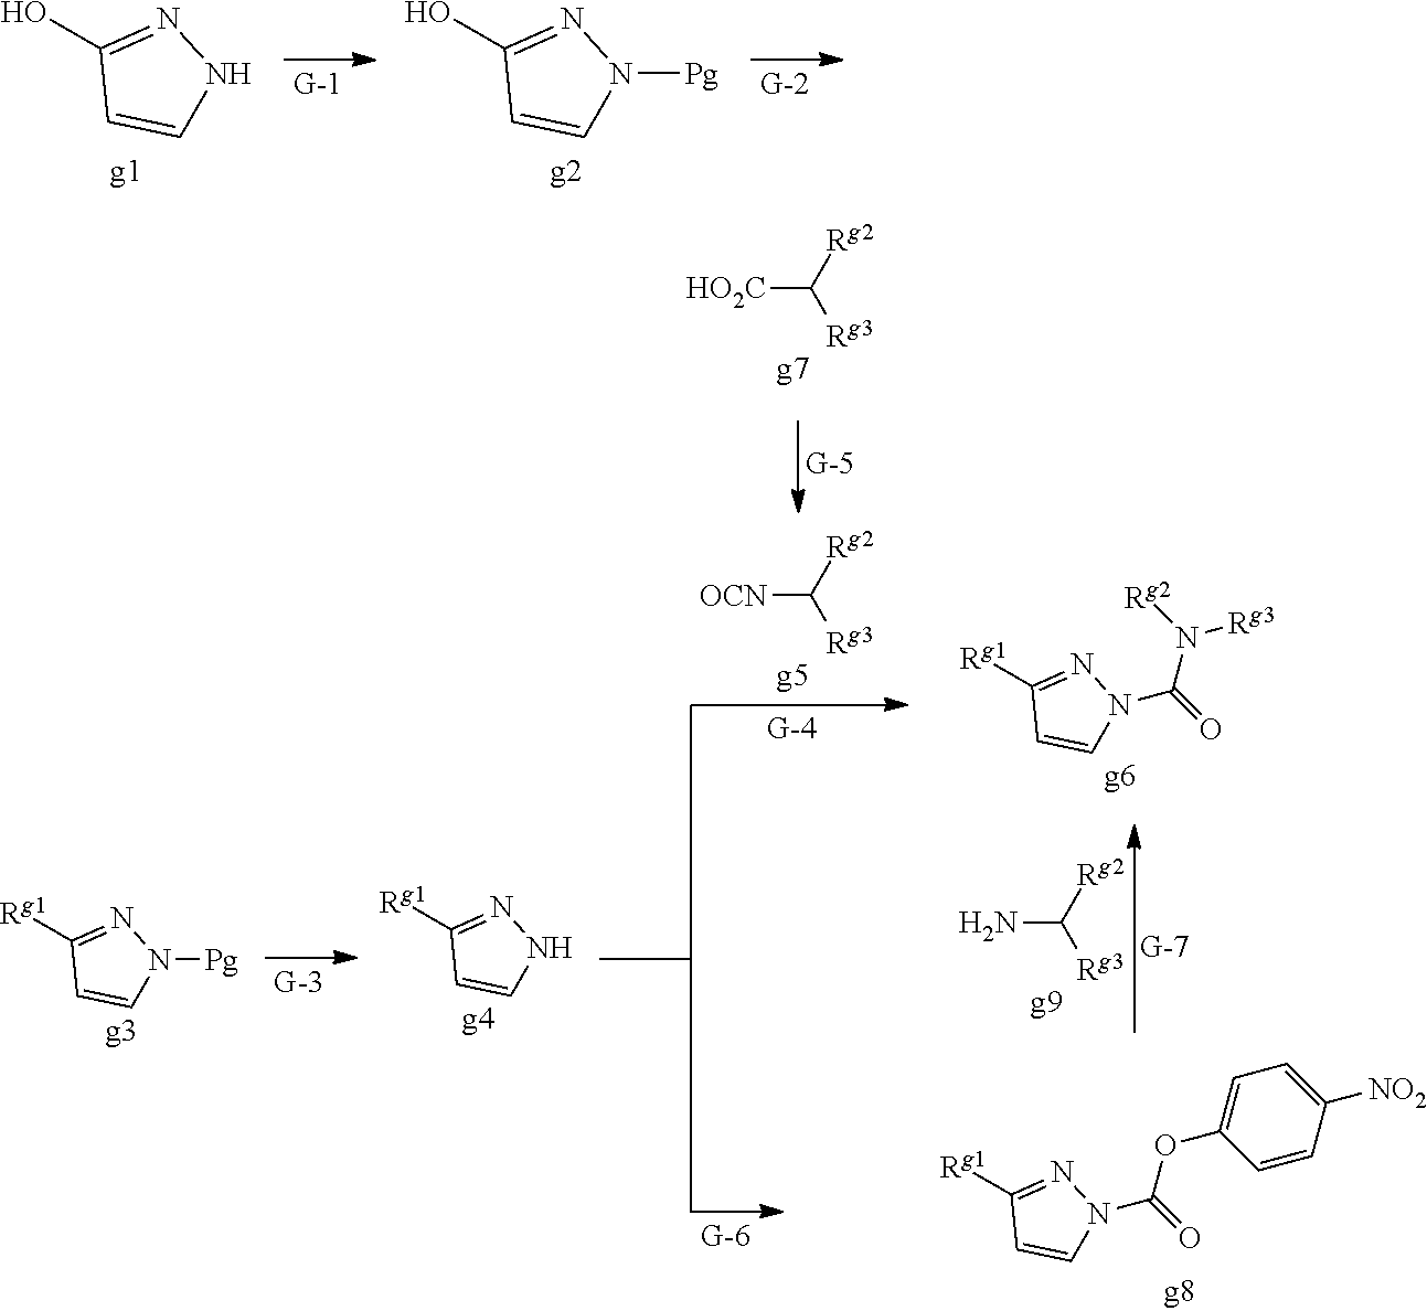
OC1=NNC=C1.OC1=NN([Pg])C=C1.[Rg1]C1=NN([Pg])C=C1.[Rg1]C1=NNC=C1.[OCN]C([Rg2])[Rg3].[HO2C]C([Rg2])[Rg3].[Rg1]C1=NN(C(=O)N([Rg2])[Rg3])C=C1.NC([Rg2])[Rg3].[Rg1]C1=NN(C(=O)OC2=CC=C([NO2])C=C2)C=C1
